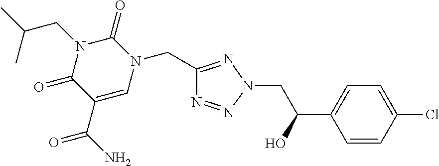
C1(CN2C(=O)N(CC(C)C)C(=O)C(C(N)=O)=C2)=NN(CC(C2=CC=C(Cl)C=C2)O)N=N1
